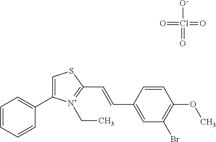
C1=C(C2=CC=CC=C2)[N+](CC)=C(C=CC2=CC(Br)=C(OC)C=C2)S1.[O-]Cl(=O)(=O)=O
